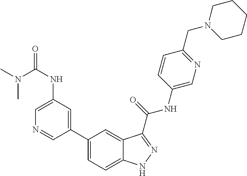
C1(NC(N(C)C)=O)=CN=CC(C2=CC=C3C(=C2)C(C(NC2=CN=C(CN4CCCCC4)C=C2)=O)=NN3)=C1
